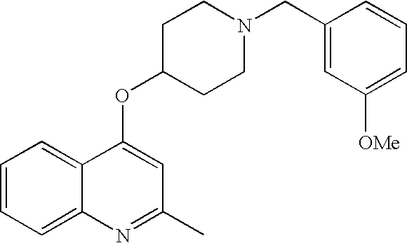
C1=CC=C2C(=C1)C(OC1CCN(CC3=CC([OMe])=CC=C3)CC1)=CC(C)=N2
